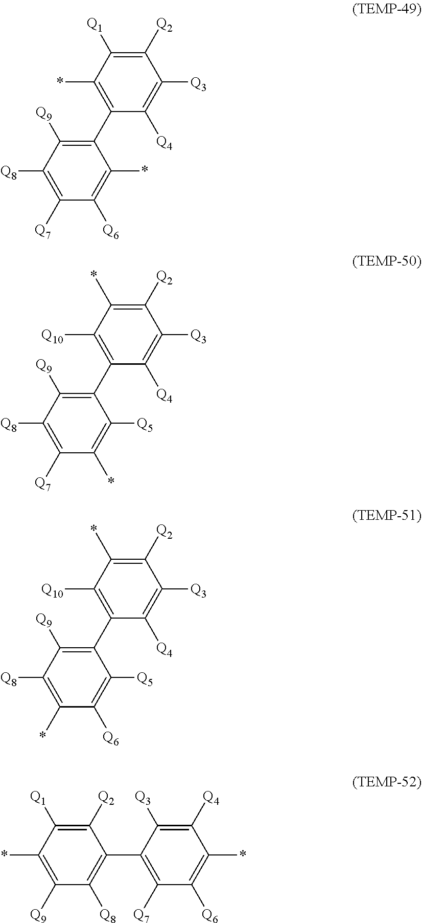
C1([Q2])=C(*)C([Q10])=C(C2=C([Q9])C([Q8])=C([Q7])C(*)=C2[Q5])C([Q4])=C1[Q3].C1([Q2])=C([Q1])C(*)=C(C2=C([Q9])C([Q8])=C([Q7])C([Q6])=C2*)C([Q4])=C1[Q3].C1([Q2])=C(*)C([Q10])=C(C2=C([Q9])C([Q8])=C(*)C([Q6])=C2[Q5])C([Q4])=C1[Q3].C1(*)=C([Q6])C([Q7])=C(C2=C([Q8])C([Q9])=C(*)C([Q1])=C2[Q2])C([Q3])=C1[Q4]
